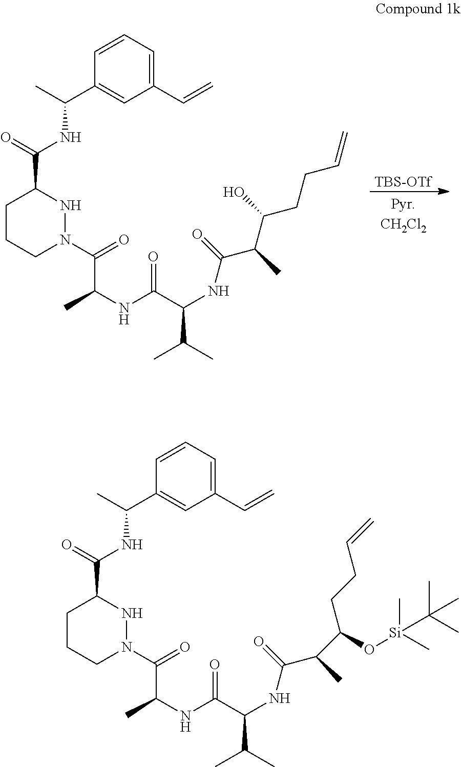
C1CCN(C(=O)C(NC(C(NC(C(C(CCC=C)O)C)=O)C(C)C)=O)C)NC1C(=O)NC(C1=CC(C=C)=CC=C1)C.[TBS-OTf].C1CCN(C(=O)C(NC(C(NC(C(C(CCC=C)O[Si](C)(C)C(C)(C)C)C)=O)C(C)C)=O)C)NC1C(=O)NC(C1=CC(C=C)=CC=C1)C
